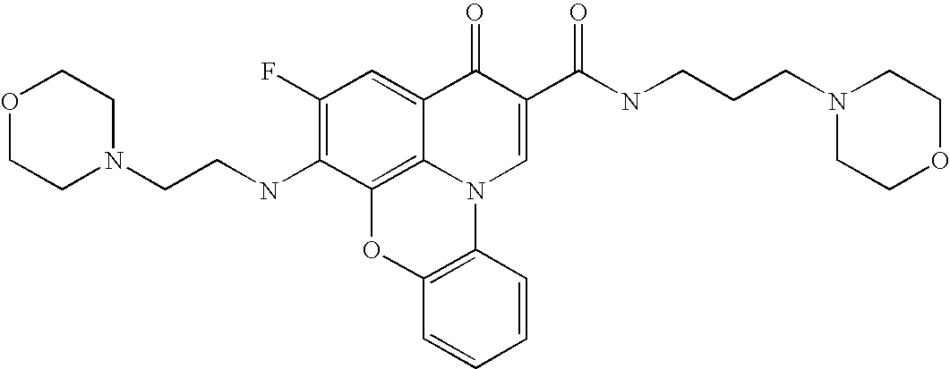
C1(F)=C(NCCN2CCOCC2)C2=C3C(=C1)C(=O)C(C(NCCCN1CCOCC1)=O)=CN3C1=C(O2)C=CC=C1
